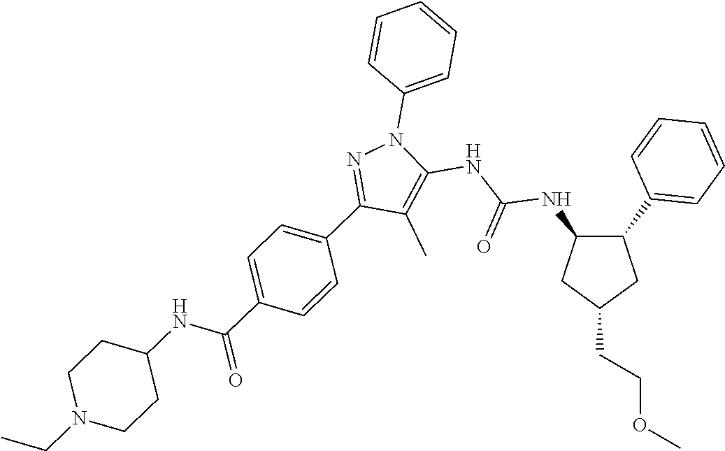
C1(NC(NC2=C(C)C(C3=CC=C(C(NC4CCN(CC)CC4)=O)C=C3)=NN2C2=CC=CC=C2)=O)C(C2=CC=CC=C2)CC(CCOC)C1
